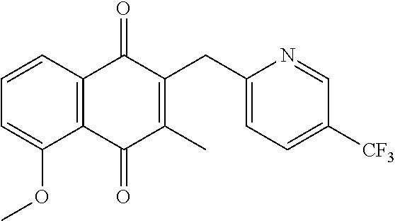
C1=CC2=C(C(OC)=C1)C(=O)C(C)=C(CC1=CC=C([CF3])C=N1)C2=O
